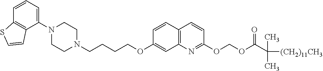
C1N(C2=CC=CC3=C2C=CS3)CCN(CCCCOC2=CC3=C(C=C2)C=CC(OCOC(=O)C([(CH2)11CH3])(C)C)=N3)C1
